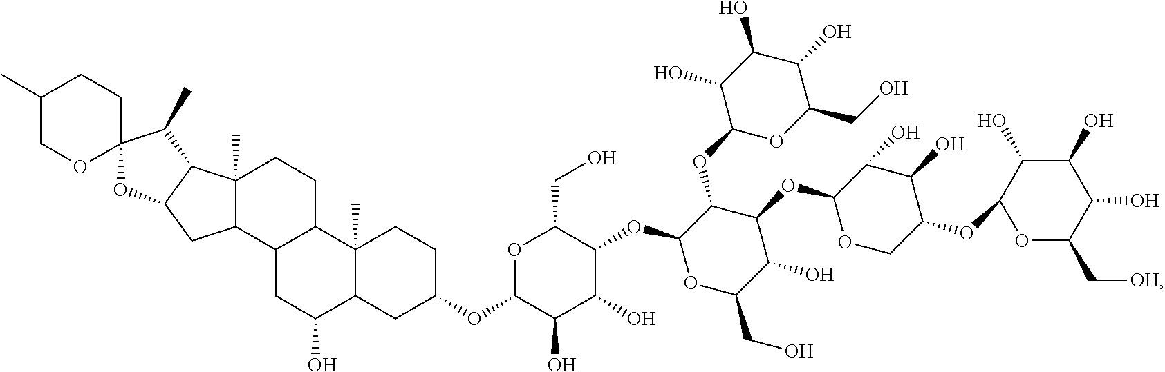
C1(C)COC2(CC1)C(C)C1C3(C)C(C4C(CC3)C3(C)C(C(O)C4)CC(OC4C(O)C(O)C(OC5OC(CO)C(O)C(OC6OCC(OC7OC(C[OH])C(O)C(O)C7O)C(O)C6O)C5OC5OC(CO)C(O)C(O)C5O)C(CO)O4)CC3)CC1O2
